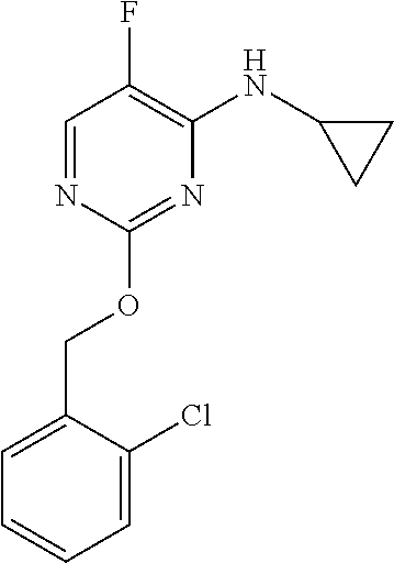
C1=C(COC2=NC(NC3CC3)=C(F)C=N2)C(Cl)=CC=C1
